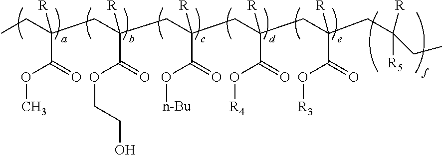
COC(=O)C([R])(CC)CC(C(OCCO)=O)([R])CC(C(O[n-Bu])=O)([R])CC(C(O[R4])=O)([R])CC(C(O[R3])=O)([R])CC([R5])([R])CC
